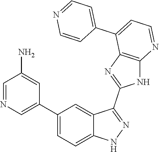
C1=NC=C(C2=CC=C3C(=C2)C(C2=NC4=C(N2)N=CC=C4C2=CC=NC=C2)=NN3)C=C1N
